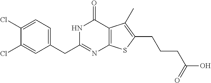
C1(Cl)=CC=C(CC2=NC3=C(C(=O)N2)C(C)=C(CCCC(O)=O)S3)C=C1Cl
